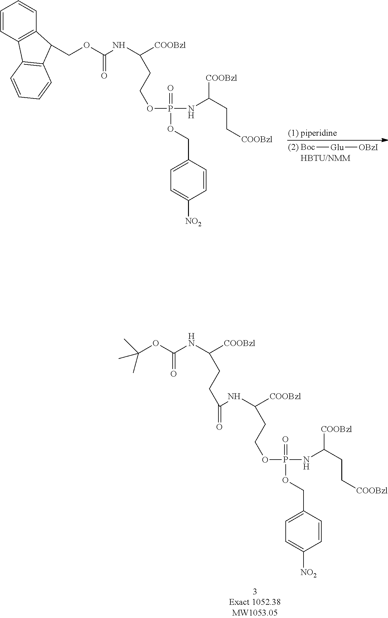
N(C([COOBzl])CCOP(NC(CC[COOBzl])[COOBzl])(=O)OCC1=CC=C([NO2])C=C1)C(OCC1C2=C(C=CC=C2)C2=C1C=CC=C2)=O.[Glu]([Boc])[OBzI].N(C([COOBzl])CCOP(NC(CC[COOBzl])[COOBzl])(=O)OCC1=CC=C([NO2])C=C1)C(CCC([COOBzl])NC(OC(C)(C)C)=O)=O
